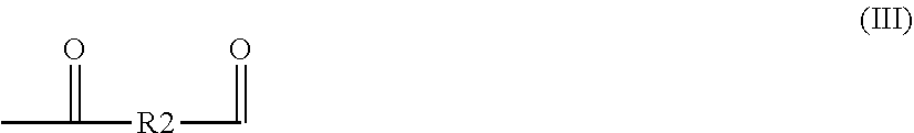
O=C([R2]C=O)C
